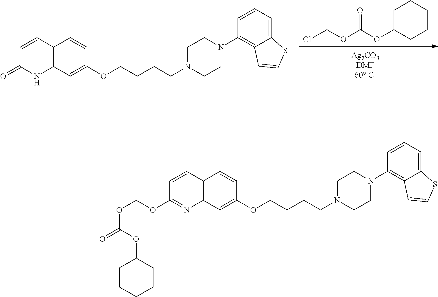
ClCOC(OC1CCCCC1)=O.C12=C(C=C(OCCCCN3CCN(C4=C5C(=CC=C4)SC=C5)CC3)C=C1)NC(=O)C=C2.C12=C(C=C(OCCCCN3CCN(C4=C5C(=CC=C4)SC=C5)CC3)C=C1)N=C(OCOC(OC1CCCCC1)=O)C=C2
